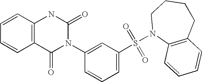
C1=CC2=C(C=C1)C(=O)N(C1=CC(S(=O)(=O)N3C4=C(CCCC3)C=CC=C4)=CC=C1)C(=O)N2
